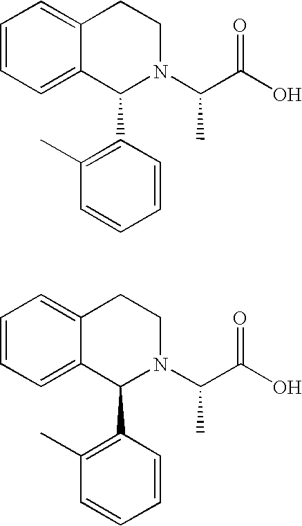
C12=CC=CC=C1CCN(C(C(=O)O)C)C2C1=C(C)C=CC=C1.C12=CC=CC=C1CCN(C(C(=O)O)C)C2C1=C(C)C=CC=C1
